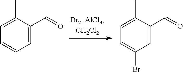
CC1=CC=CC=C1C=O.CC1=CC=C(Br)C=C1C=O
